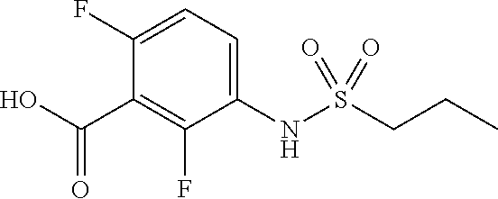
C1=C(F)C(C(O)=O)=C(F)C(NS(CCC)(=O)=O)=C1
